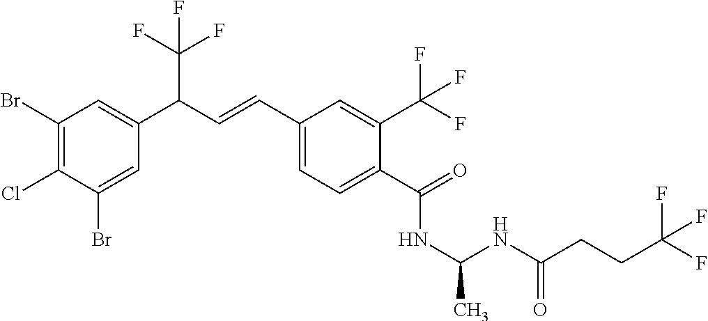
C1(Br)=C(Cl)C(Br)=CC(C(C=CC2=CC=C(C(=O)NC(NC(CCC(F)(F)F)=O)C)C(C(F)(F)F)=C2)C(F)(F)F)=C1
